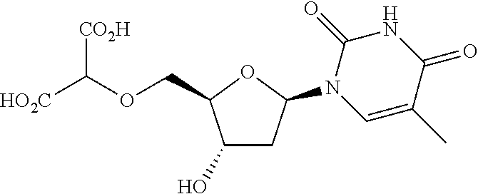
C1(O)CC(N2C=C(C)C(=O)NC2=O)OC1COC([HO2C])[CO2H]
